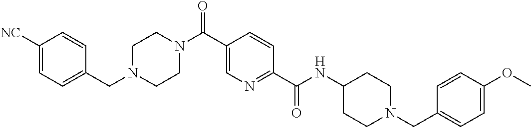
C1CN(C(C2=CN=C(C(=O)NC3CCN(CC4=CC=C(OC)C=C4)CC3)C=C2)=O)CCN1CC1=CC=C([NC])C=C1
